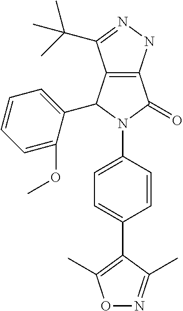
C12=C(NN=C1C(C)(C)C)C(=O)N(C1=CC=C(C3=C(C)ON=C3C)C=C1)C2C1=CC=CC=C1OC
